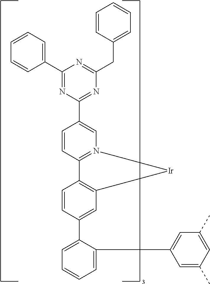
C1=C(C2=CC3=C(C=C2)C2=N(C=C(C4=NC(CC5=CC=CC=C5)=NC(C5=CC=CC=C5)=N4)C=C2)[Ir]3)C(C2=CC(C)=CC(C)=C2)=CC=C1
